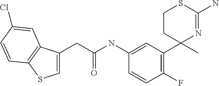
C(C(NC1=CC(C2(C)N=C(N)SCC2)=C(F)C=C1)=O)C1=CSC2=C1C=C(Cl)C=C2
